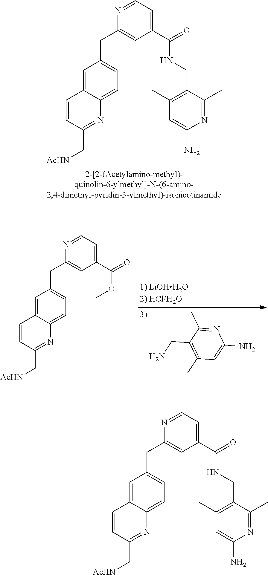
C1=C2C(=CC=C1CC1=CC(C(=O)NCC3=C(C)C=C(N)N=C3C)=CC=N1)N=C(C[AcHN])C=C2.N1=C(C)C(CN)=C(C)C=C1N.C1=C2C(=CC=C1CC1=CC(C(=O)OC)=CC=N1)N=C(C[AcHN])C=C2.C1=C2C(=CC=C1CC1=CC(C(=O)NCC3=C(C)C=C(N)N=C3C)=CC=N1)N=C(C[AcHN])C=C2
